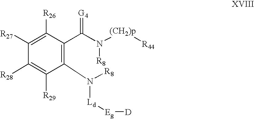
C1([R27])=C([R26])C(C(N([(CH2)p][R44])[R8])=[G4])=C(N([Ld][Eg][D])[R8])C([R29])=C1[R28]
